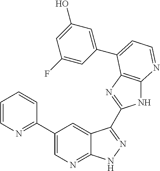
C1(C2=NC=CC=C2)=CN=C2C(=C1)C(C1=NC3=C(N1)N=CC=C3C1=CC(O)=CC(F)=C1)=NN2
